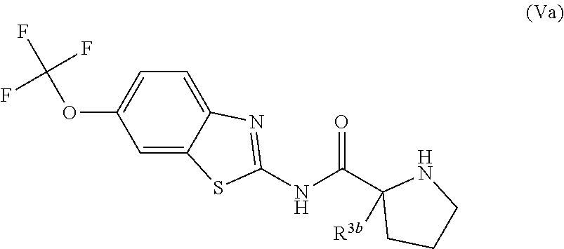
C1=C2C(=CC=C1OC(F)(F)F)N=C(NC(C1([R3b])CCCN1)=O)S2
